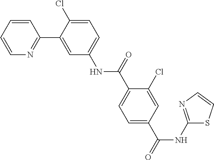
C1=CC=CN=C1C1=CC(NC(C2=CC=C(C(NC3=NC=CS3)=O)C=C2Cl)=O)=CC=C1Cl
